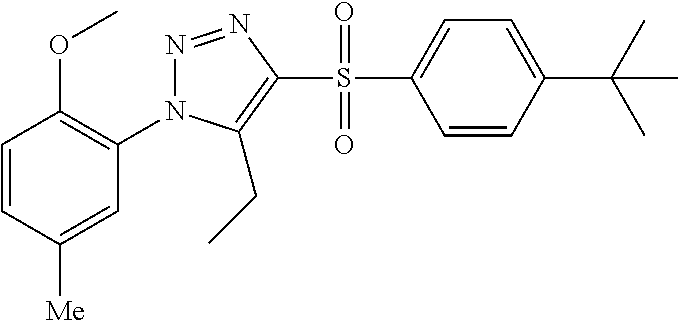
N1=NC(S(C2=CC=C(C(C)(C)C)C=C2)(=O)=O)=C(CC)N1C1=C(OC)C=CC([Me])=C1
